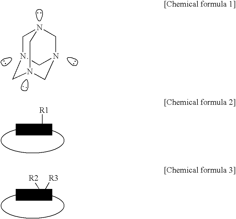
C1N2CN3CN(CN1C3)C2.[(N]=[C)p][R1].[(N]=[P)q]([R2])[R3]
